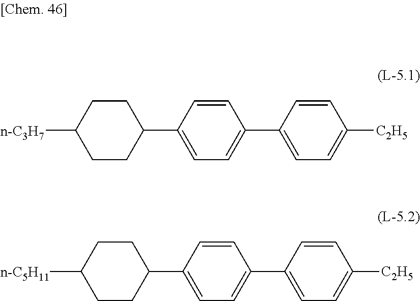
C1([n-C3H7])CCC(C2=CC=C(C3=CC=C([C2H5])C=C3)C=C2)CC1.C1([n-C5H11])CCC(C2=CC=C(C3=CC=C([C2H5])C=C3)C=C2)CC1
